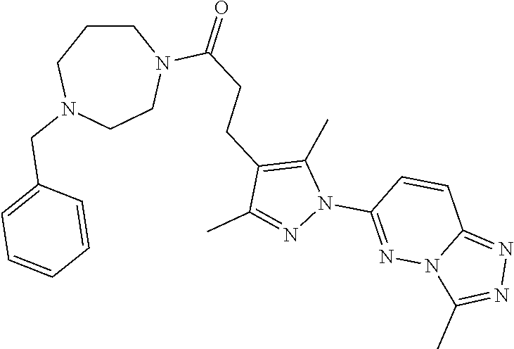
C1CCN(CC2=CC=CC=C2)CCN1C(=O)CCC1=C(C)N(C2=NN3C(=NN=C3C)C=C2)N=C1C
